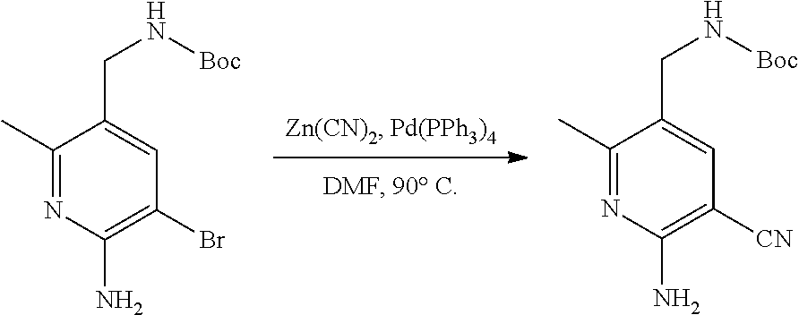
C1(C)=NC(N)=C(Br)C=C1CN[Boc].C1(C)=NC(N)=C([CN])C=C1CN[Boc]
